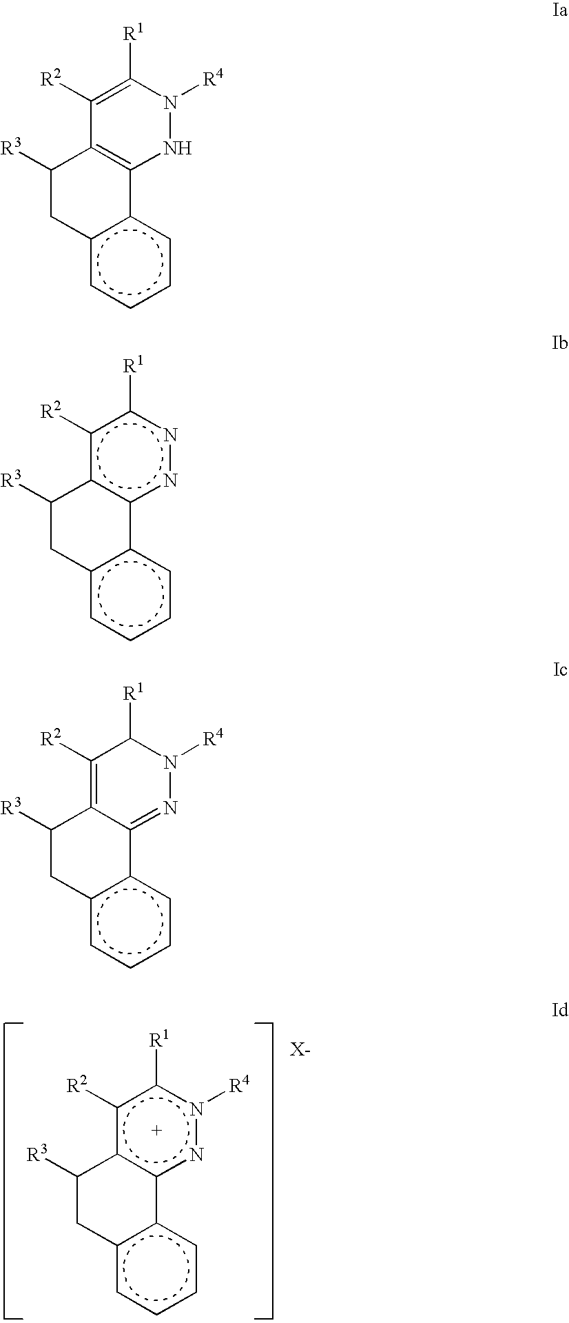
c12ccccc1-c1c(c([R2])c([R1])n([R4])n1)C([R3])C2.c12ccccc1C1=C(C([R3])C2)C([R2])=C([R1])N([R4])N1.c12ccccc1-c1c(c([R2])c([R1])nn1)C([R3])C2.c12ccccc1C1=NN([R4])C([R1])C([R2])=C1C([R3])C2
